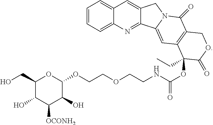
C1(CO)C(O)C([OCONH2])C(O)C(OCCOCCNC(OC2(CC)C3=C(C(=O)N4C(=C3)C3=NC5=CC=CC=C5C=C3C4)COC2=O)=O)O1
